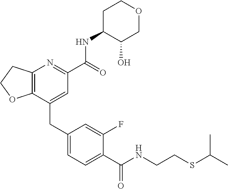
C12=C(CCO1)N=C(C(NC1C(O)COCC1)=O)C=C2CC1=CC=C(C(=O)NCCSC(C)C)C(F)=C1
